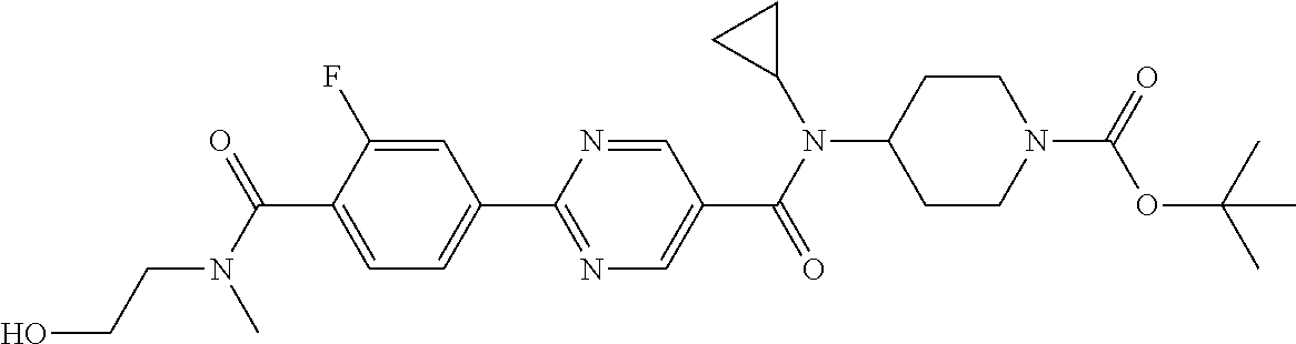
C1(C(N(C)CCO)=O)=CC=C(C2=NC=C(C(N(C3CC3)C3CCN(C(=O)OC(C)(C)C)CC3)=O)C=N2)C=C1F
